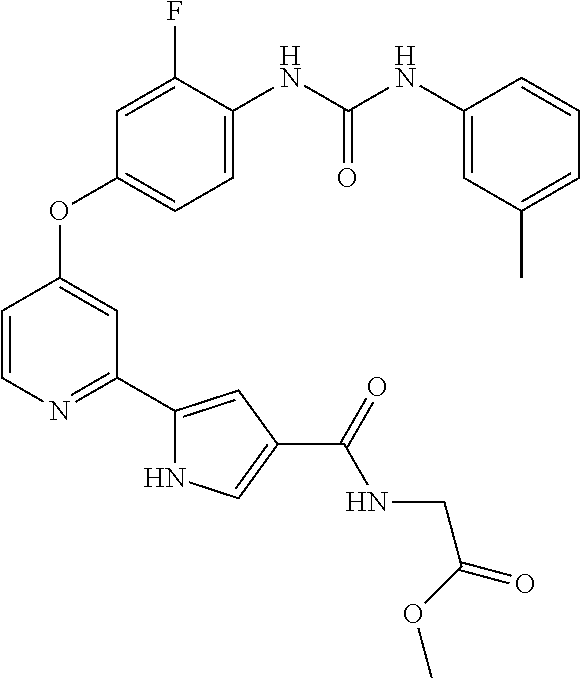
C1(OC2=CC(C3=CC(C(NCC(=O)OC)=O)=CN3)=NC=C2)=CC=C(NC(NC2=CC(C)=CC=C2)=O)C(F)=C1
